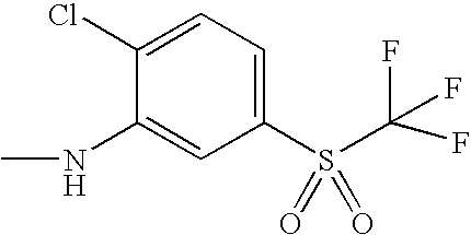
CNC1=CC(S(C(F)(F)F)(=O)=O)=CC=C1Cl
